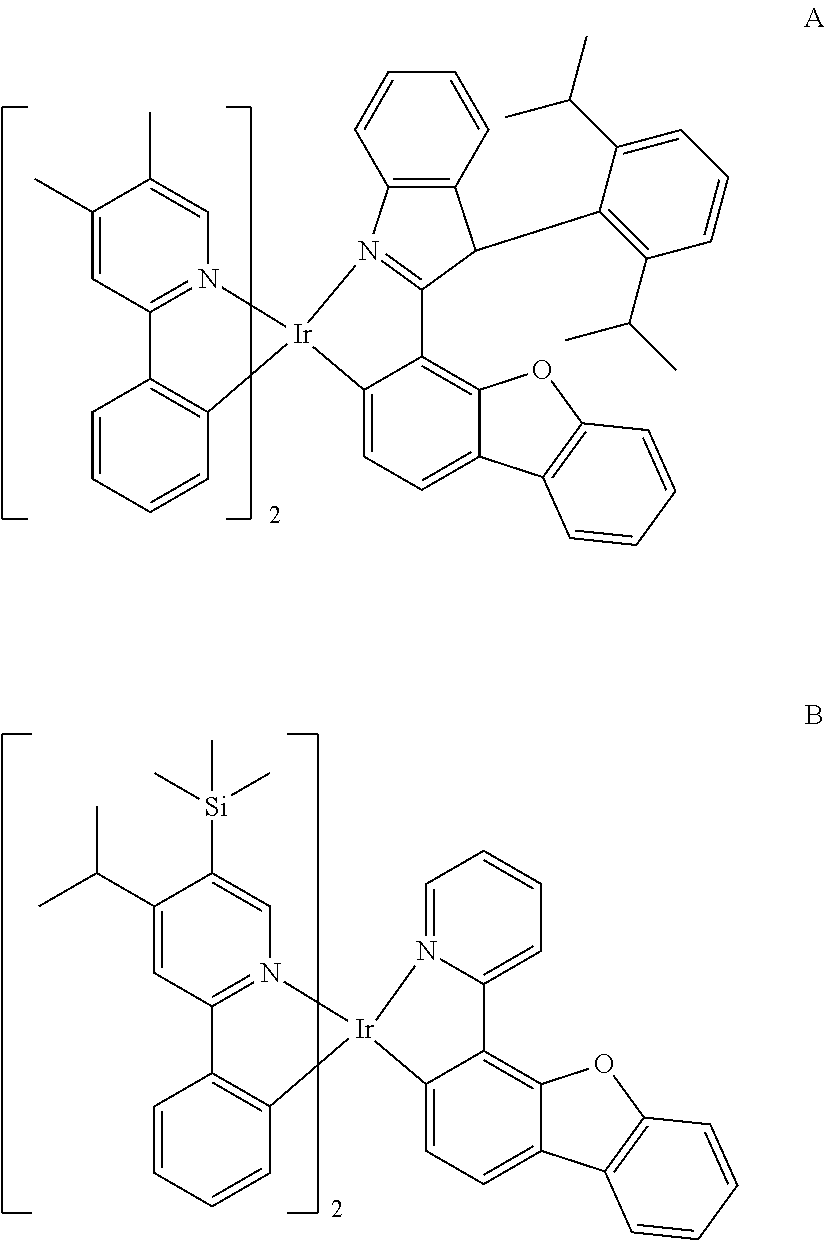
C1(C)=CC2=N(C=C1C)[Ir]1(C3=C2C=CC=C3)C2=CC=C3C(=C2C2=N1C1=C(C2C2=C(C(C)C)C=CC=C2C(C)C)C=CC=C1)OC1=C3C=CC=C1.C1(C(C)C)=CC2=N(C=C1[Si](C)(C)C)[Ir]1(C3=C2C=CC=C3)C2=CC=C3C(=C2C2=CC=CC=N12)OC1=C3C=CC=C1
